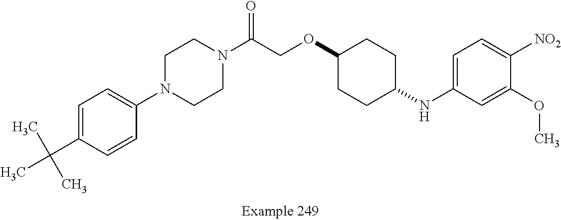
C1=C(C(C)(C)C)C=CC(N2CCN(C(COC3CCC(NC4=CC=C([NO2])C(OC)=C4)CC3)=O)CC2)=C1
